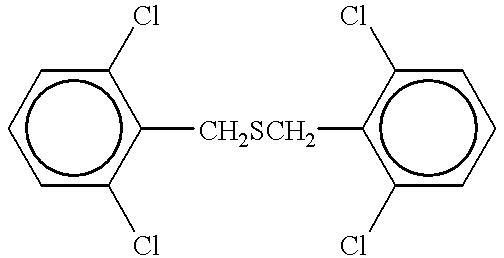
c1cc(Cl)c([CH2SCH2]c2c(Cl)cccc2Cl)c(Cl)c1
